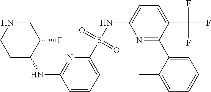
N(C1=NC(S(NC2=CC=C(C(F)(F)F)C(C3=CC=CC=C3C)=N2)(=O)=O)=CC=C1)C1C(F)CNCC1
